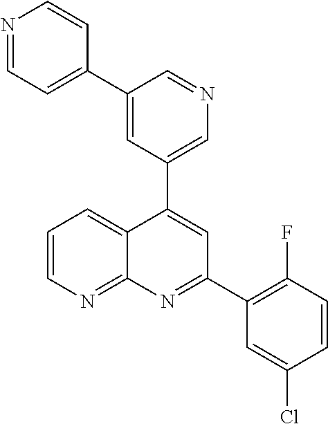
C1=C(C2=CC=NC=C2)C=NC=C1C1=CC(C2=C(F)C=CC(Cl)=C2)=NC2=NC=CC=C12
